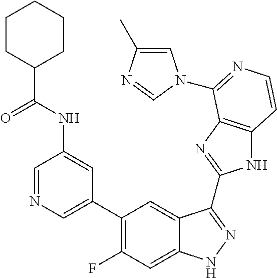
C1=C(C2=C(F)C=C3C(=C2)C(C2=NC4=C(N2)C=CN=C4N2C=C(C)N=C2)=NN3)C=C(NC(C2CCCCC2)=O)C=N1
